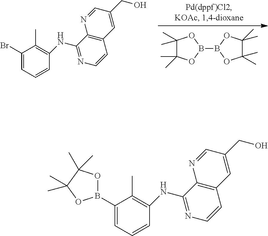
C1(Br)=CC=CC(NC2=NC=CC3=C2N=CC(CO)=C3)=C1C.C1(C)(C)C(C)(C)OB(B2OC(C)(C)C(C)(C)O2)O1.C1(B2OC(C)(C)C(C)(C)O2)=CC=CC(NC2=NC=CC3=C2N=CC(CO)=C3)=C1C
